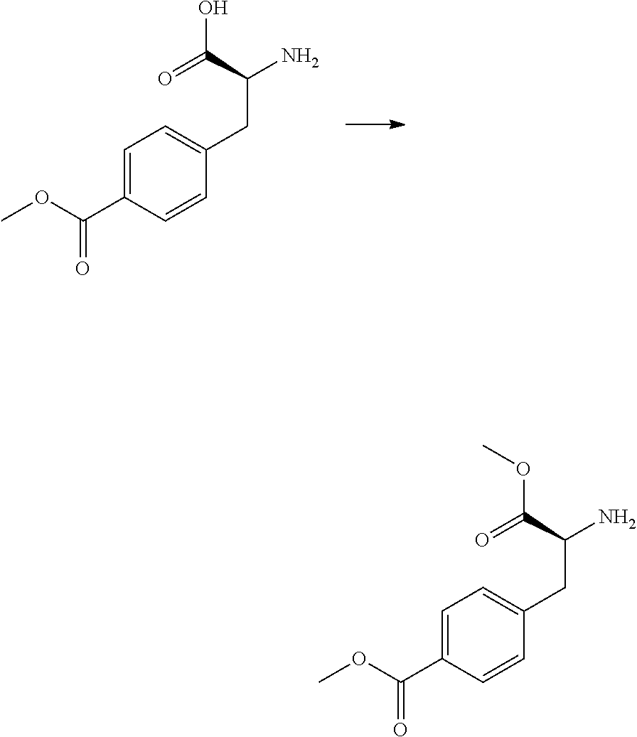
C1=C(C(OC)=O)C=CC(CC(N)C(=O)O)=C1.C1=C(C(OC)=O)C=CC(CC(N)C(=O)OC)=C1
